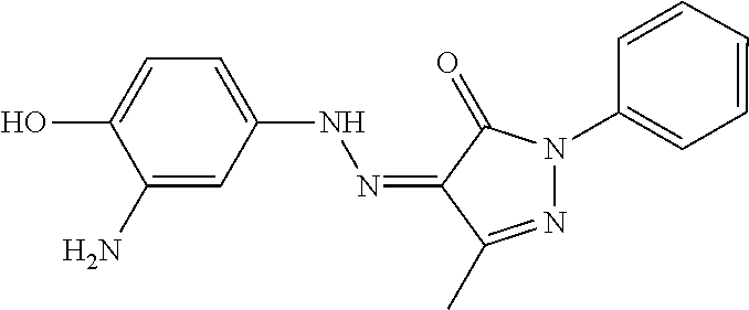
OC1=CC=C(NN=C2C(=O)N(C3=CC=CC=C3)N=C2C)C=C1N
